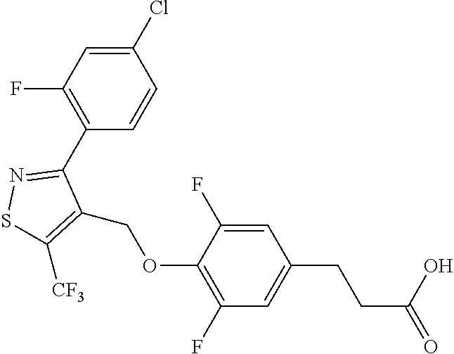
C1(C2=NSC([CF3])=C2COC2=C(F)C=C(CCC(=O)O)C=C2F)=C(F)C=C(Cl)C=C1
